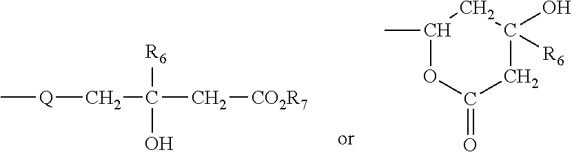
C[Q]CC(C[CO2R7])([R6])O.C1(C)OC(=O)CC(O)([R6])C1
